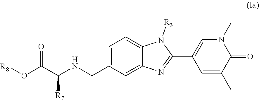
N1(C)C=C(C2=NC3=CC(CNC(C(O[R8])=O)[R7])=CC=C3N2[R3])C=C(C)C1=O
